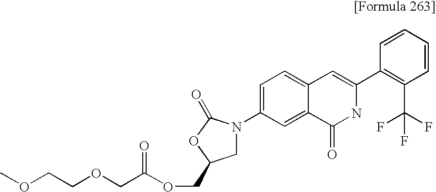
C1=CC=CC(C2=CC3=CC=C(N4CC(COC(COCCOC)=O)OC4=O)C=C3C(=O)N2)=C1C(F)(F)F
